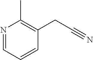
N1=CC=CC(CC#N)=C1C
